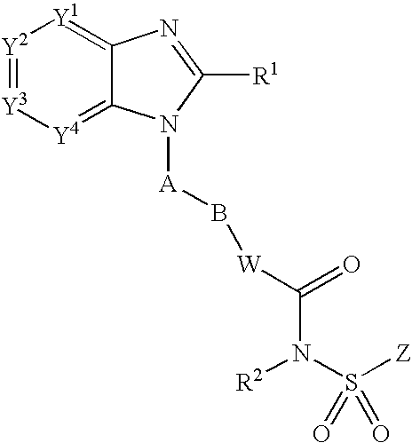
[Y2]1=[Y3][Y4]=C2C(=[Y1]1)N=C([R1])N2[A]B[W]C(N([R2])S([Z])(=O)=O)=O
